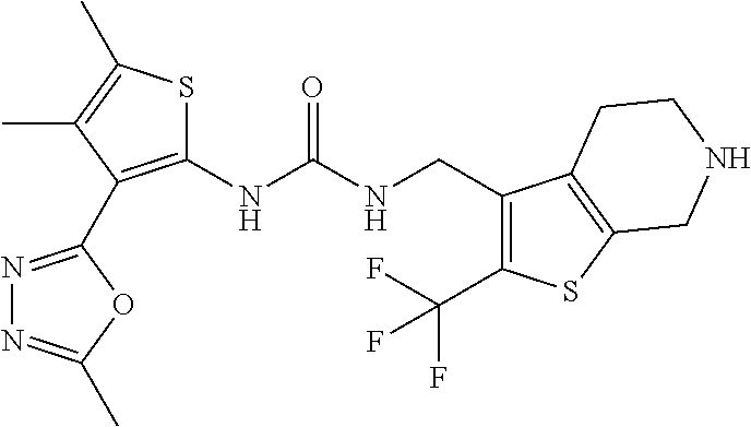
C1(NC(NCC2=C(C(F)(F)F)SC3=C2CCNC3)=O)=C(C2=NN=C(C)O2)C(C)=C(C)S1
